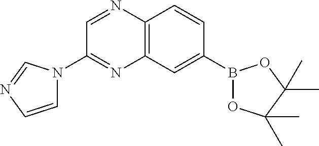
C12=C(C=C(B3OC(C)(C)C(C)(C)O3)C=C1)N=C(N1C=CN=C1)C=N2
